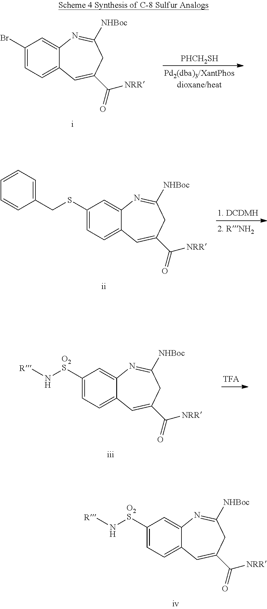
C1(Br)=CC=C2C(=C1)N=C([NHBoc])CC(C(=O)[NRR])=C2.[PHCH2SH].C1(SCC2=CC=CC=C2)=CC=C2C(=C1)N=C([NHBoc])CC(C(=O)[NRR])=C2.C1([O2S]N[R])=CC=C2C(=C1)N=C([NHBoc])CC(C(=O)[NRR])=C2.C1([O2S]N[R])=CC=C2C(=C1)N=C([NHBoc])CC(C(=O)[NRR])=C2
